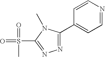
C1=CN=CC=C1C1=NN=C(S(=O)(=O)C)N1C
